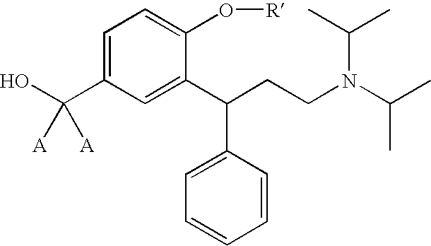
C1=C(C(O)([A])[A])C=C(C(CCN(C(C)C)C(C)C)C2=CC=CC=C2)C(O[R])=C1
